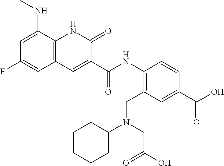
C(=O)(C1=CC2=C(NC1=O)C(NC)=CC(F)=C2)NC1=C(CN(C2CCCCC2)CC(O)=O)C=C(C(O)=O)C=C1
